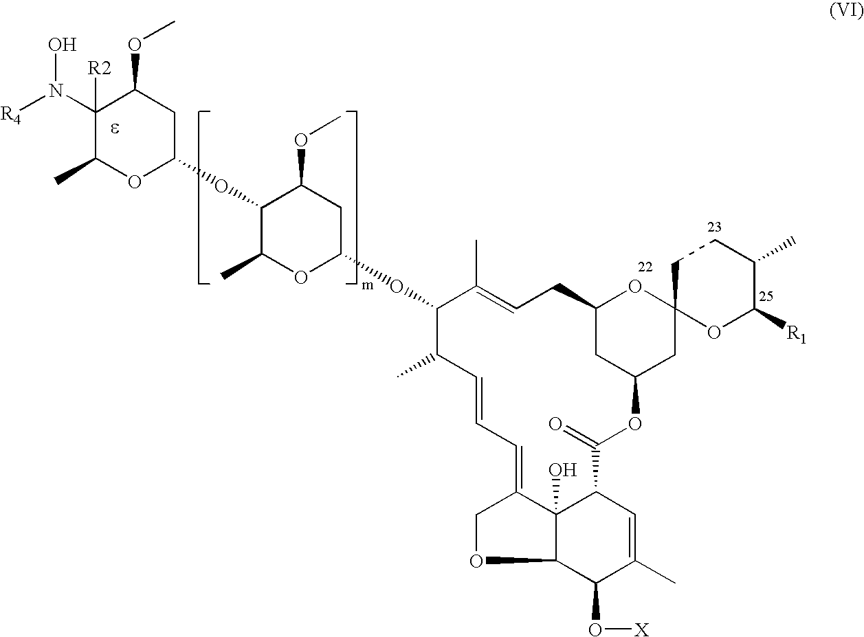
C1(N(O)[R4])([R2])C(C)OC(OC2C(C)OC(OC3C(C)C=CC=C4C5(O)C(OC4)C(O[X])C(C)=CC5C(=O)OC4CC(CC=C3C)OC3(C4)OC([R1])C(C)CC3)CC2OC)CC1OC
